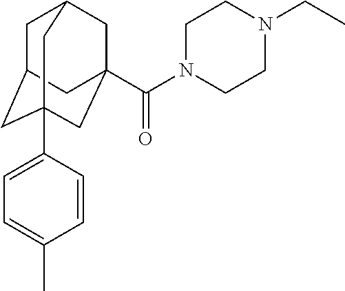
C1C2CC3(C4=CC=C(C)C=C4)CC(C(N4CCN(CC)CC4)=O)(CC1C3)C2
